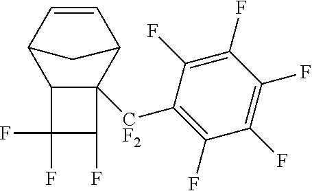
C12C3C=CC(C3)C1([CF2]C1=C(F)C(F)=C(F)C(F)=C1F)C(F)C2(F)F
